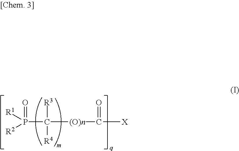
P(C([(O)n]C([X])=O)([R3])[R4])([R1])([R2])=O
